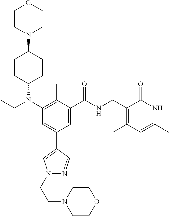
C1CC(N(CC)C2=C(C)C(C(=O)NCC3=C(C)C=C(C)NC3=O)=CC(C3=CN(CCN4CCOCC4)N=C3)=C2)CCC1N(C)CCOC
